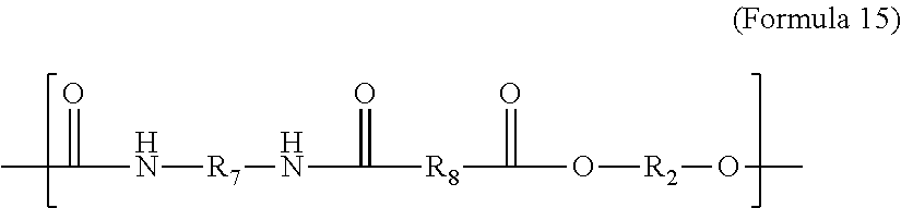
CC(N[R7]NC([R8]C(=O)O[R2]OC)=O)=O
